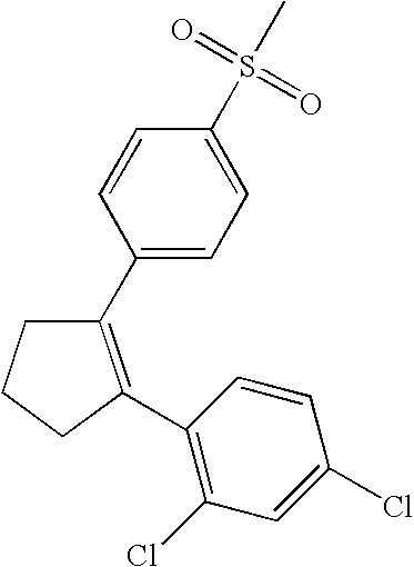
C1(C2=CC=C(S(=O)(=O)C)C=C2)=C(C2=C(Cl)C=C(Cl)C=C2)CCC1
